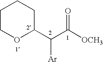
C1COC(C(C([OCH3])=O)[Ar])CC1
